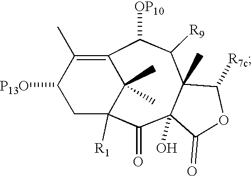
C1([P13O])CC2([R1])C(C)(C)C(=C1C)C([OP10])C([R9])C1(C)C(O)(C2=O)C(=O)OC1[R7c]
